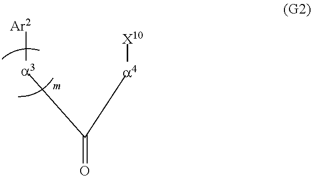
C([a3][Ar2])([a4][X10])=O
